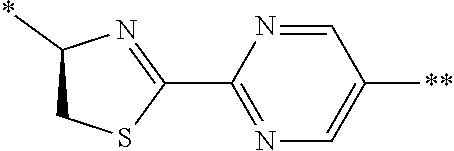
C1(C2=NC(*)CS2)=NC=C([**])C=N1
